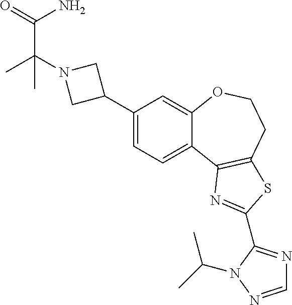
C1(C2CN(C(C(N)=O)(C)C)C2)=CC=C2C(=C1)OCCC1=C2N=C(C2=NC=NN2C(C)C)S1
